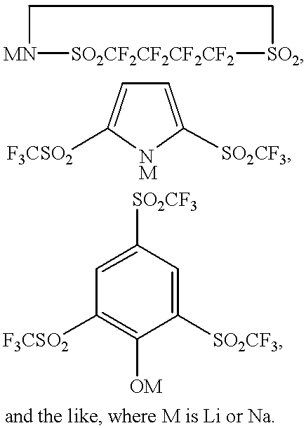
C1[MN][SO2CF2CF2CF2CF2][SO2]C1.C1=C([SO2CF3])[NM]C([F3CSO2])=C1.C1([SO2CF3])=CC([SO2CF3])=CC([F3CSO2])=C1[OM]
